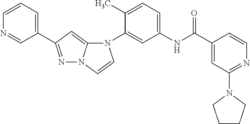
C1(C2=NN3C(=C2)N(C2=CC(NC(C4=CC(N5CCCC5)=NC=C4)=O)=CC=C2C)C=C3)=CC=CN=C1
